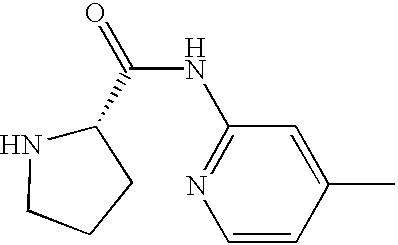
C(NC1=NC=CC(C)=C1)(=O)C1NCCC1
